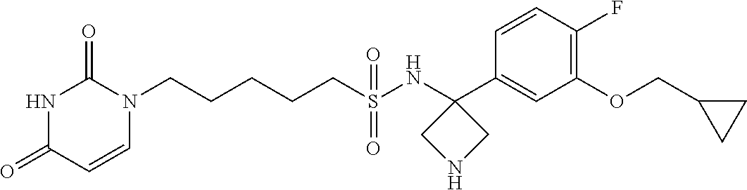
C(CCCS(NC1(C2=CC(OCC3CC3)=C(F)C=C2)CNC1)(=O)=O)CN1C(=O)NC(=O)C=C1
